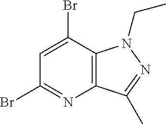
C12=C(N(CC)N=C1C)C(Br)=CC(Br)=N2
